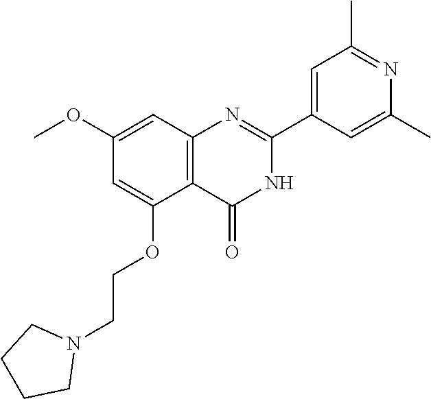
COC1=CC2=C(C(OCCN3CCCC3)=C1)C(=O)NC(C1=CC(C)=NC(C)=C1)=N2
